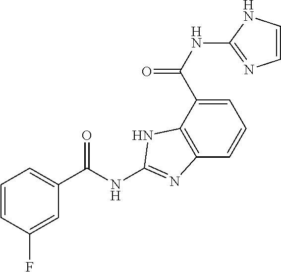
C1=C(C(NC2=NC=CN2)=O)C2=C(C=C1)N=C(NC(C1=CC=CC(F)=C1)=O)N2
